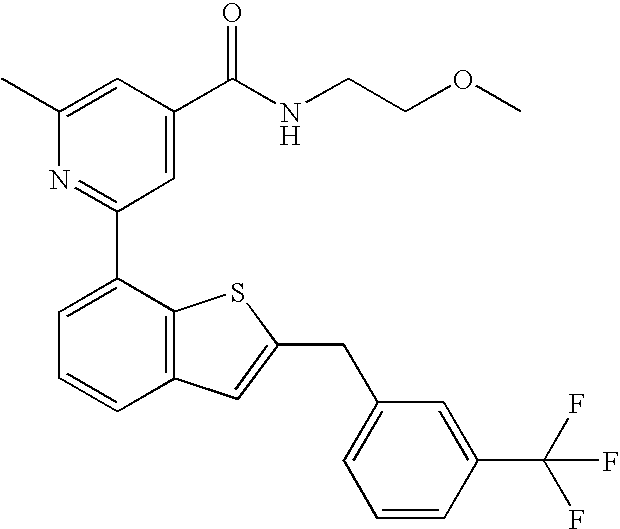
C1(C)=CC(C(NCCOC)=O)=CC(C2=CC=CC3=C2SC(CC2=CC=CC(C(F)(F)F)=C2)=C3)=N1
